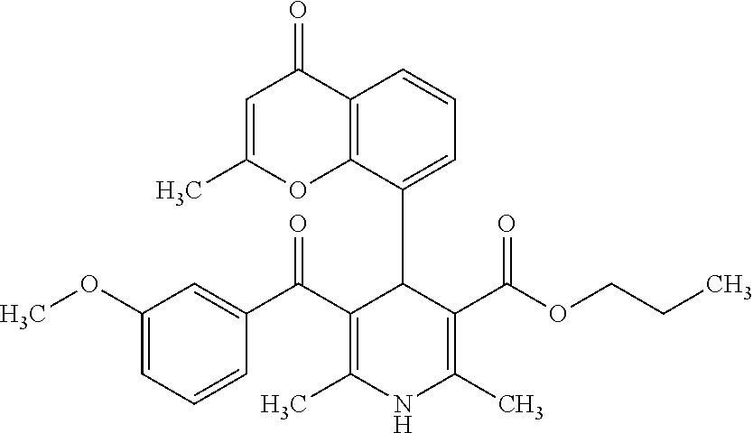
C12=C(C(C3C(C(C4=CC(OC)=CC=C4)=O)=C(C)NC(C)=C3C(OCCC)=O)=CC=C1)OC(C)=CC2=O
